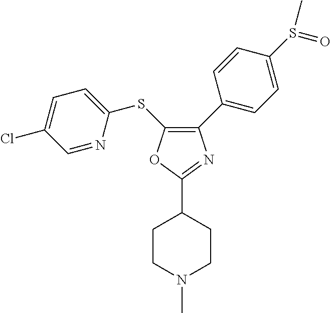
C1(C2=CC=C(S(=O)C)C=C2)=C(SC2=CC=C(Cl)C=N2)OC(C2CCN(C)CC2)=N1
